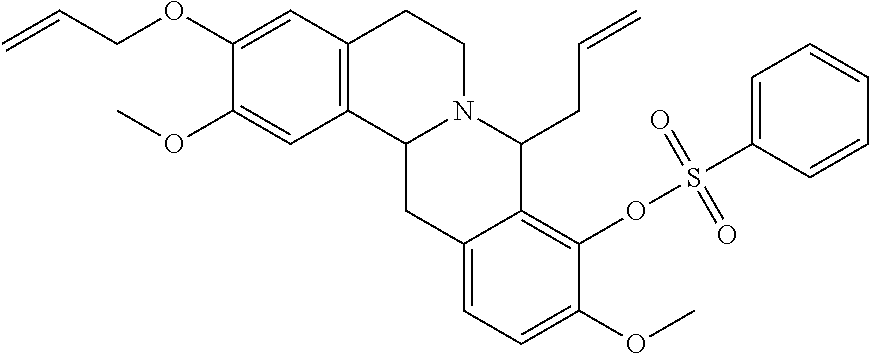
C1(OC)=CC2=C(C=C1OCC=C)CCN1C2CC2=CC=C(OC)C(OS(C3=CC=CC=C3)(=O)=O)=C2C1CC=C
